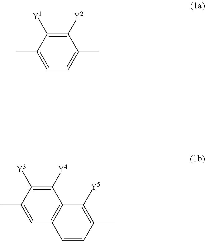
C1([Y2])=C([Y1])C(C)=CC=C1C.C1([Y4])=C([Y3])C(C)=CC2=C1C([Y5])=C(C)C=C2
